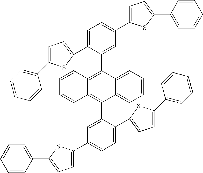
C1=C(C2=CC=CC=C2)SC(C2=CC=C(C3=CC=C(C4=CC=CC=C4)S3)C=C2C2=C3C(=C(C4=CC(C5=CC=C(C6=CC=CC=C6)S5)=CC=C4C4=CC=C(C5=CC=CC=C5)S4)C4=CC=CC=C24)C=CC=C3)=C1
